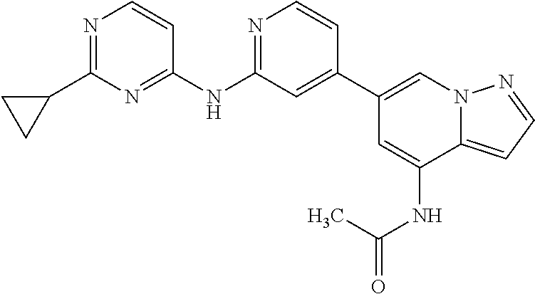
C1(C2=CN3C(=CC=N3)C(NC(C)=O)=C2)=CC(NC2=NC(C3CC3)=NC=C2)=NC=C1
